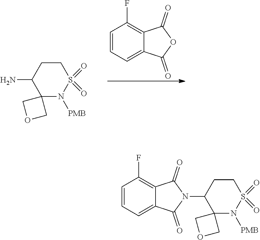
C12(N([PMB])S(=O)(=O)CCC1N)COC2.C1=C2C(=O)OC(=O)C2=C(F)C=C1.C12(N([PMB])S(=O)(=O)CCC1N1C(=O)C3=C(F)C=CC=C3C1=O)COC2
